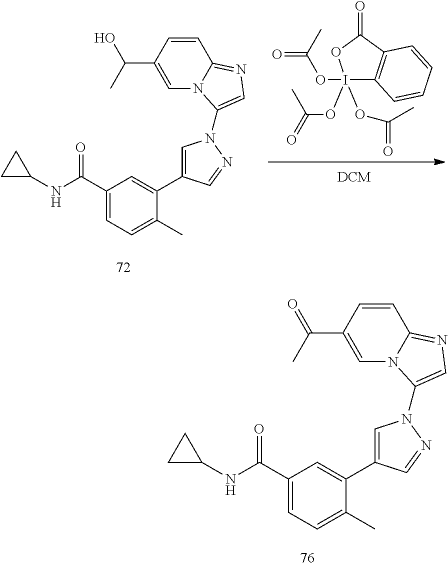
C1=CC(C(C)O)=CN2C1=NC=C2N1C=C(C2=CC(C(NC3CC3)=O)=CC=C2C)C=N1.I1(OC(=O)C)(OC(C)=O)(OC(=O)C)C2=C(C(=O)O1)C=CC=C2.C1=CC(C(C)=O)=CN2C1=NC=C2N1C=C(C2=CC(C(NC3CC3)=O)=CC=C2C)C=N1
